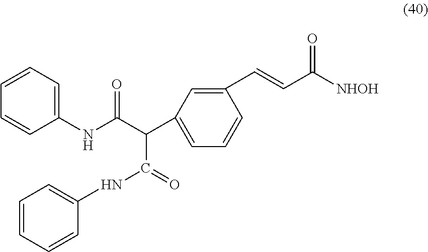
C1(NC(C(C(NC2=CC=CC=C2)=O)C2=CC=CC(C=CC([NHOH])=O)=C2)=O)=CC=CC=C1
